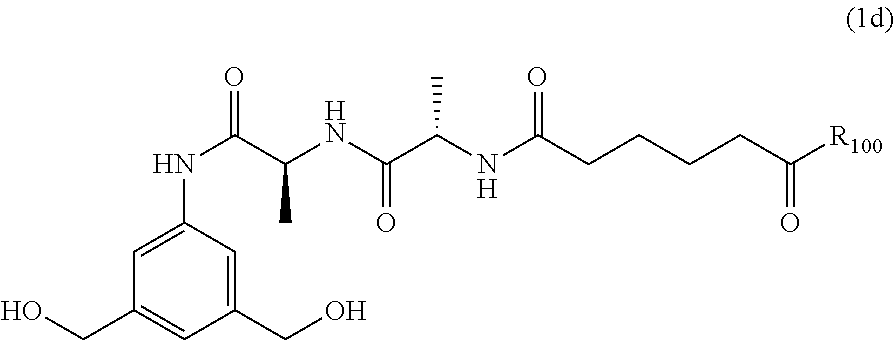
OCC1=CC(NC(C(C)NC(=O)C(NC(=O)CCCCC([R100])=O)C)=O)=CC(CO)=C1
